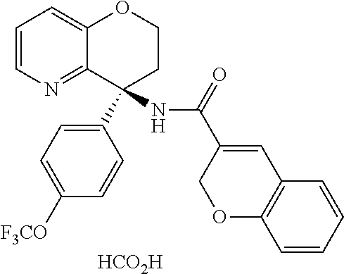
[HCO2H].C1=CN=C2C(=C1)OCCC2(C1=CC=C([F3CO])C=C1)NC(=O)C1=CC2=C(OC1)C=CC=C2
